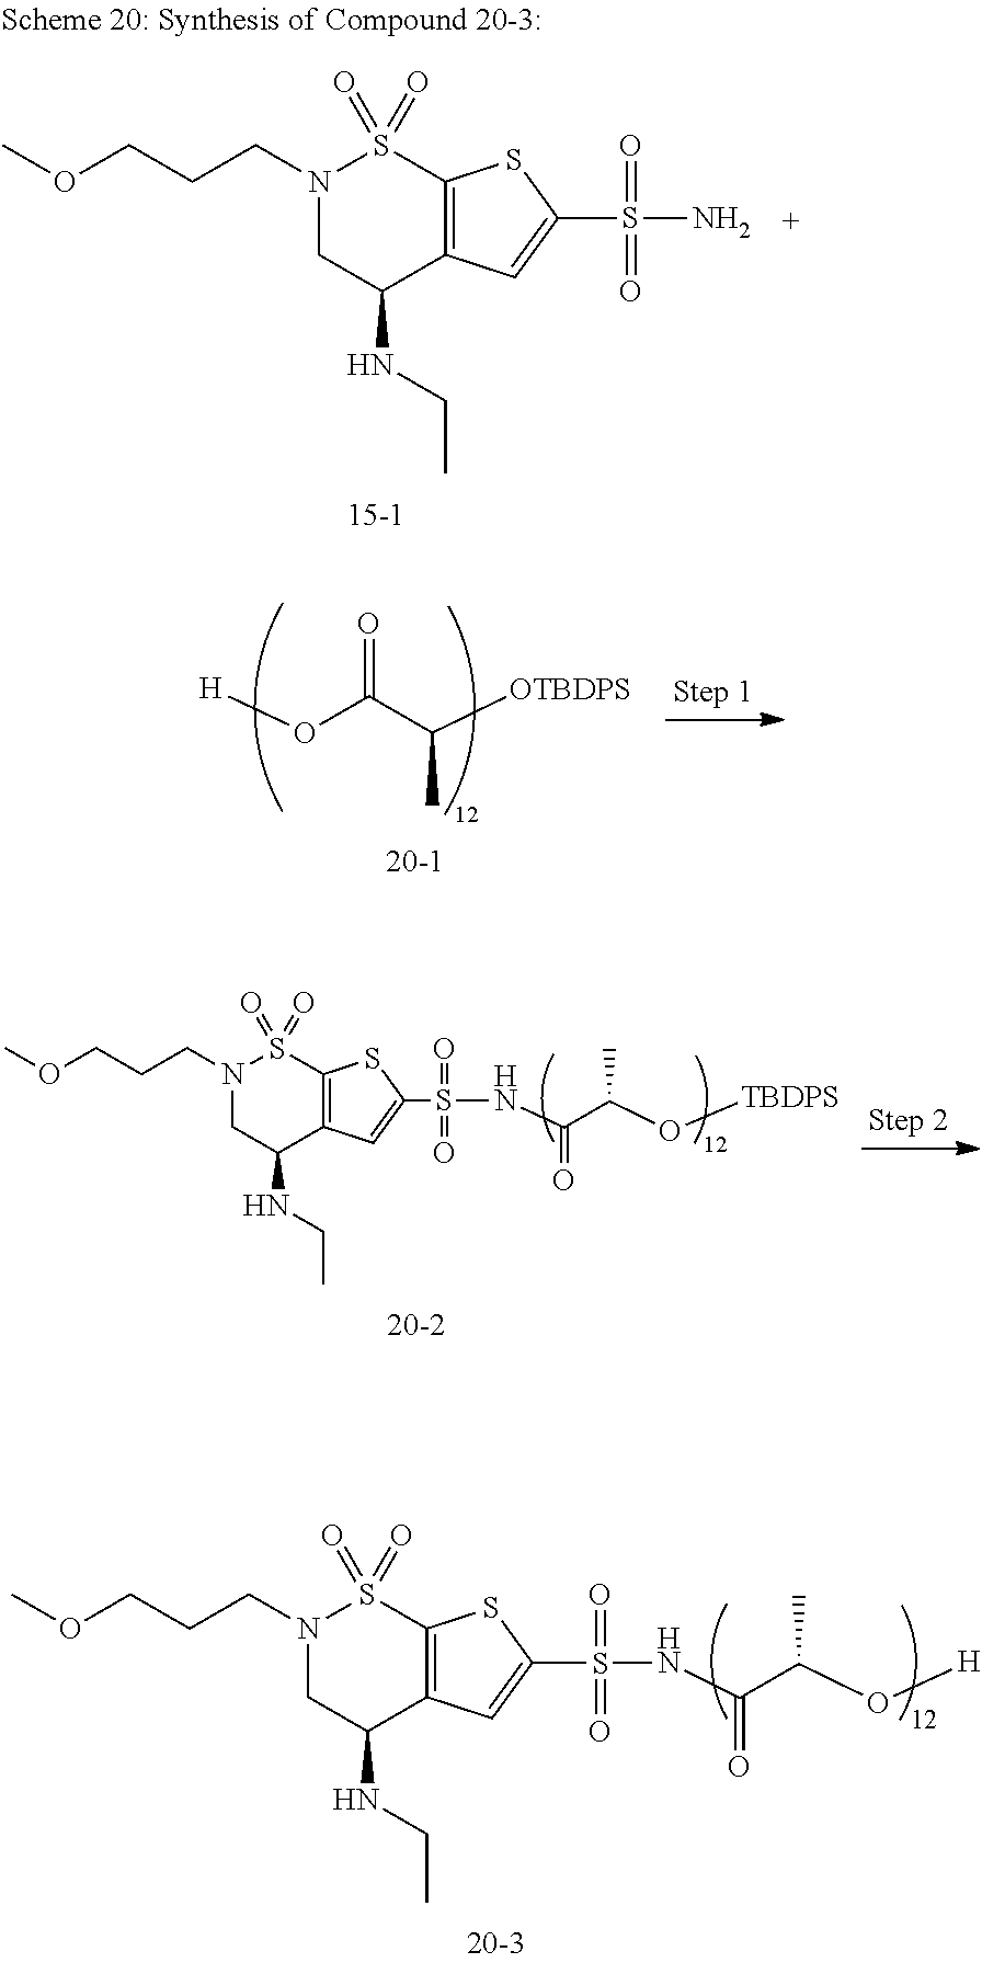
N1(CCCOC)CC(NCC)C2=C(S1(=O)=O)SC(S(N)(=O)=O)=C2.S(NC(C(O[H])C)=O)(=O)(=O)C1=CC2=C(S(=O)(=O)N(CCCOC)CC2NCC)S1.O=C(O[H])C(C)[OTBDPS].S(NC(C(O[TBDPS])C)=O)(=O)(=O)C1=CC2=C(S(=O)(=O)N(CCCOC)CC2NCC)S1
